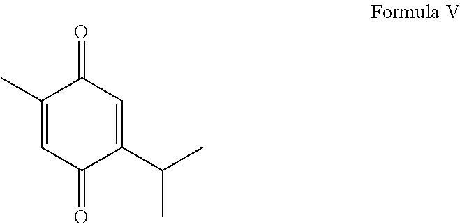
C1(C)=CC(=O)C(C(C)C)=CC1=O
